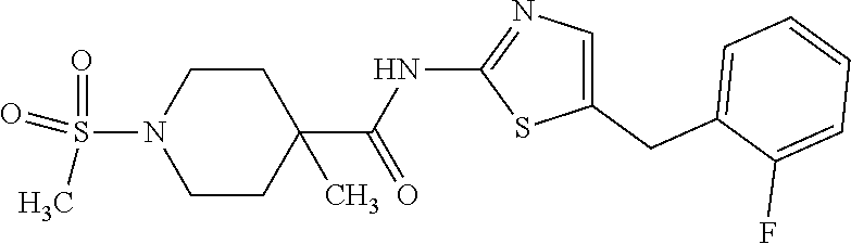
C1(CC2=CC=CC=C2F)=CN=C(NC(=O)C2(C)CCN(S(C)(=O)=O)CC2)S1
